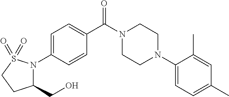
C1=C(N2C(CO)CCS2(=O)=O)C=CC(C(N2CCN(C3=CC=C(C)C=C3C)CC2)=O)=C1
